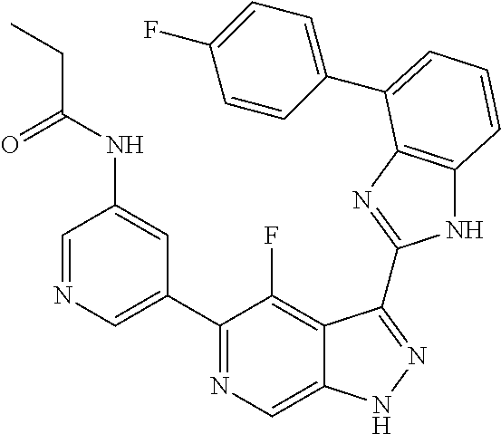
C1=NC=C(C2=NC=C3C(=C2F)C(C2=NC4=C(N2)C=CC=C4C2=CC=C(F)C=C2)=NN3)C=C1NC(CC)=O
